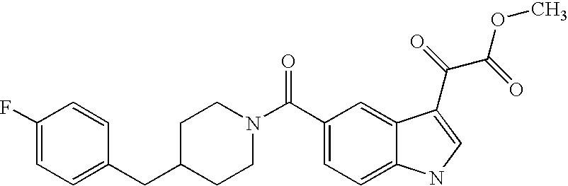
C1(F)=CC=C(CC2CCN(C(C3=CC=C4C(=C3)C(C(=O)C(=O)OC)=CN4)=O)CC2)C=C1
